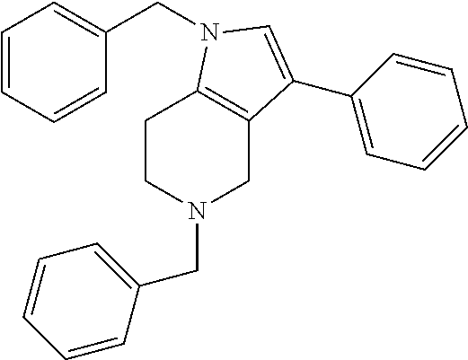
C1=CC=CC(CN2C3=C(CN(CC4=CC=CC=C4)CC3)C(C3=CC=CC=C3)=C2)=C1
